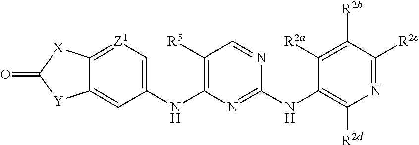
C1([R2a])=C([R2b])C([R2c])=NC([R2d])=C1NC1=NC(NC2=C[Z1]=C3C(=C2)[Y]C(=O)[X]3)=C([R5])C=N1
